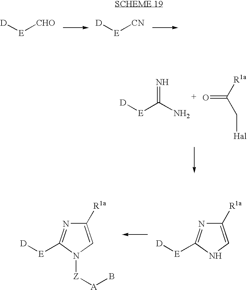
[D][E][CHO].[D][E][CN].[D][E]C(N)=N.C(=O)([R1a])C[Hal].C1([R1a])=CNC([E][D])=N1.C1([R1a])=CN([Z][A]B)C([E][D])=N1
